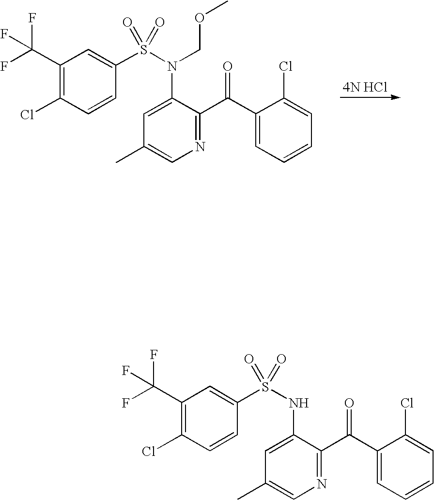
C1(C(F)(F)F)=C(Cl)C=CC(S(N(COC)C2=CC(C)=CN=C2C(C2=CC=CC=C2Cl)=O)(=O)=O)=C1.C1(C(F)(F)F)=C(Cl)C=CC(S(NC2=CC(C)=CN=C2C(C2=CC=CC=C2Cl)=O)(=O)=O)=C1
